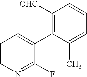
C1([OHC])=C(C2=CC=CN=C2F)C(C)=CC=C1
